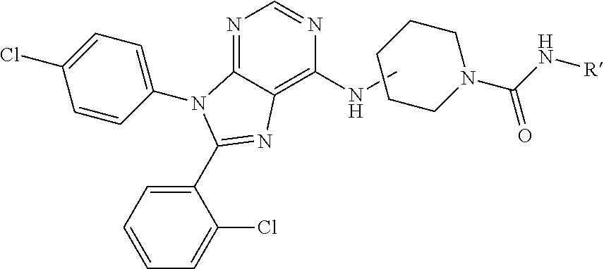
N1=C2C(=C(NC)N=C1)N=C(C1=CC=CC=C1Cl)N2C1=CC=C(Cl)C=C1.C1CCN(C(N[R])=O)CC1
